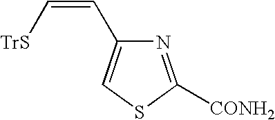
N1=C([CONH2])SC=C1C=C[TrS]
